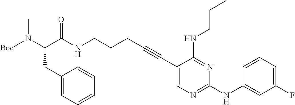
N(CCCC#CC1=CN=C(NC2=CC(F)=CC=C2)N=C1NCCC)C(C(N([Boc])C)CC1=CC=CC=C1)=O
